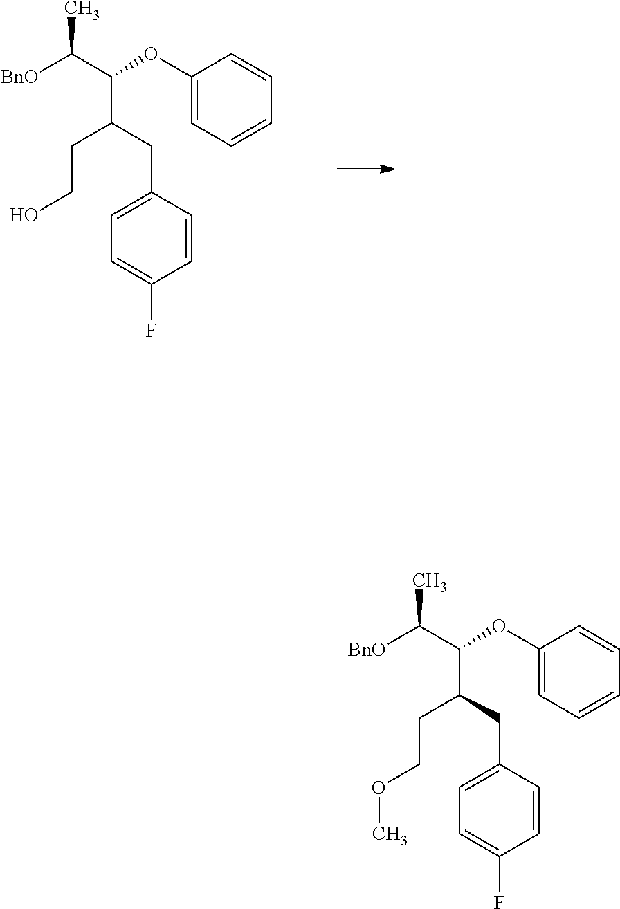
C1(OC(C(CC2=CC=C(F)C=C2)CCO)C([BnO])C)=CC=CC=C1.C1(OC(C(CC2=CC=C(F)C=C2)CCOC)C([BnO])C)=CC=CC=C1
